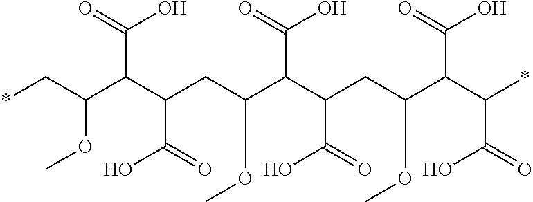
C(C(C(CC(C(C(CC(C(C(*)C(=O)O)C(=O)O)OC)C(O)=O)C(=O)O)OC)C(=O)O)C(C*)OC)(=O)O
